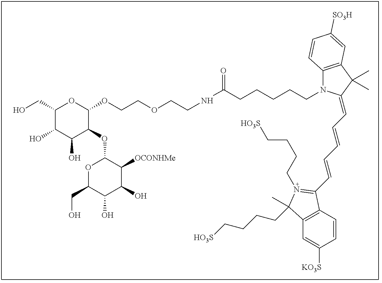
N(C(CCCCCN1C2=C(C(C)(C)C1=CC=CC=CC1=N(CCCC[HO3S])C(CCCC[HO3S])(C)C3=C1C=CC([KO3S])=C3)C=C([SO3H])C=C2)=O)CCOCCOC1OC(CO)C(O)C(O)C1OC1OC(CO)C(O)C(O)C1[OCONHMe]
